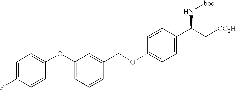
C1=C(F)C=CC(OC2=CC=CC(COC3=CC=C(C(C[CO2H])N[boc])C=C3)=C2)=C1
